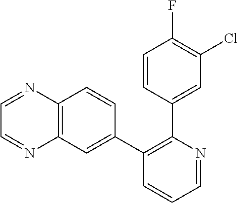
C1=NC(C2=CC(Cl)=C(F)C=C2)=C(C2=CC3=C(C=C2)N=CC=N3)C=C1
